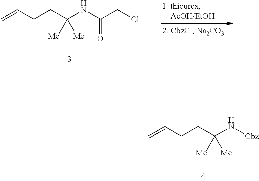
C=CCCC(NC(CCl)=O)([Me])[Me].C=CCCC(N[Cbz])([Me])[Me]
